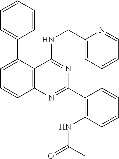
C1=CC=CC=C1C1=CC=CC2=C1C(NCC1=CC=CC=N1)=NC(C1=C(NC(=O)C)C=CC=C1)=N2
